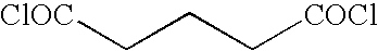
[ClOC]CCC[COCl]
